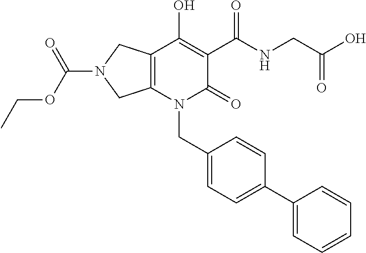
C12=C(N(CC3=CC=C(C4=CC=CC=C4)C=C3)C(=O)C(C(NCC(O)=O)=O)=C1O)CN(C(OCC)=O)C2
